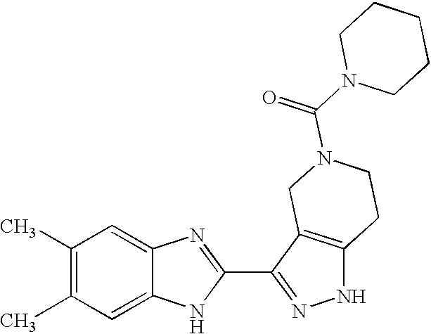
C1(C)=C(C)C=C2C(=C1)N=C(C1=NNC3=C1CN(C(N1CCCCC1)=O)CC3)N2
